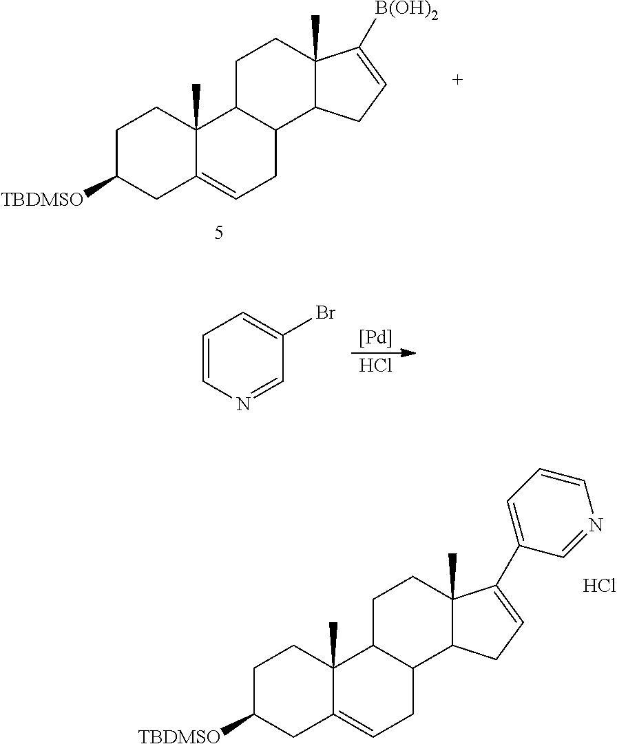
C1C([TBDMSO])CC2=CCC3C(C2(C)C1)CCC1(C)C3CC=C1C1=CC=CN=C1.Cl.C1C([TBDMSO])CC2=CCC3C(C2(C)C1)CCC1(C)C3CC=C1[B(OH)2].C1=CN=CC(Br)=C1.[Pd].Cl
